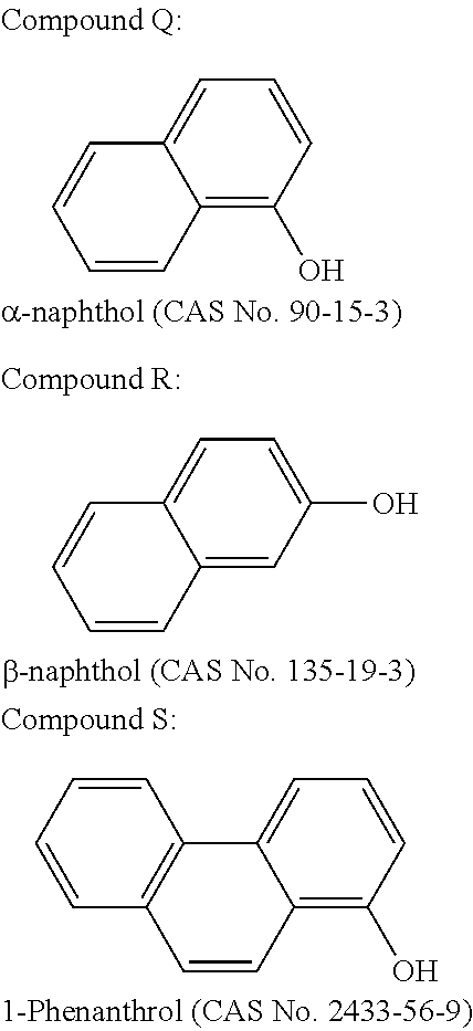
C12=C(O)C=CC=C1C=CC=C2.C12=CC(O)=CC=C1C=CC=C2.C12=C(O)C=CC=C1C1=C(C=C2)C=CC=C1
